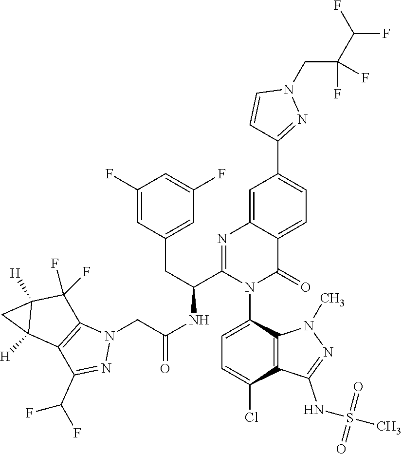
C1(F)=CC(CC(C2=NC3=CC(C4=NN(CC(C(F)F)(F)F)C=C4)=CC=C3C(=O)N2C2=CC=C(Cl)C3=C2N(C)N=C3NS(=O)(=O)C)NC(CN2C3=C(C(C(F)F)=N2)C2([H])C([H])(C3(F)F)C2)=O)=CC(F)=C1
